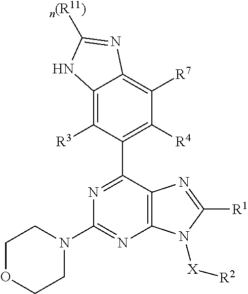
N1=C(C2=C([R4])C([R7])=C3C(=C2[R3])NC([n(R11)])=N3)C2=C(N=C1N1CCOCC1)N([X][R2])C([R1])=N2
